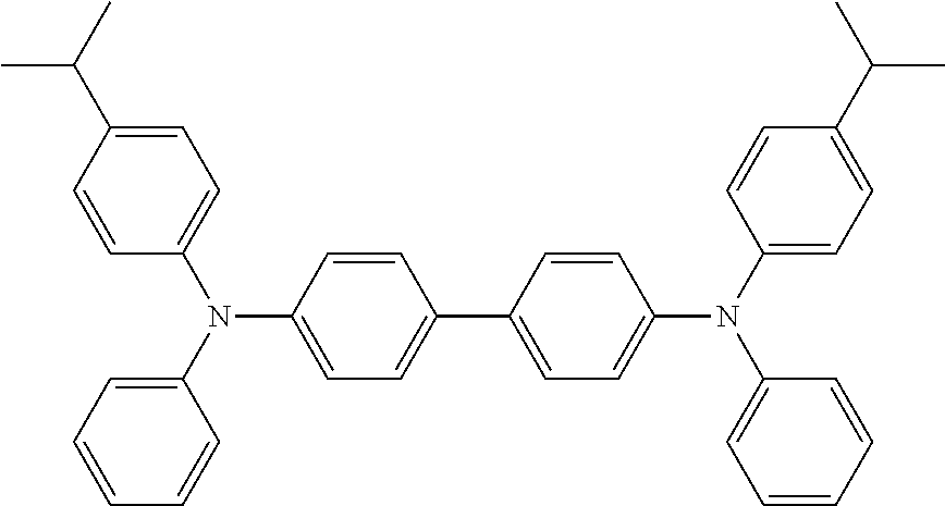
C1=C(C(C)C)C=CC(N(C2=CC=CC=C2)C2=CC=C(C3=CC=C(N(C4=CC=C(C(C)C)C=C4)C4=CC=CC=C4)C=C3)C=C2)=C1
